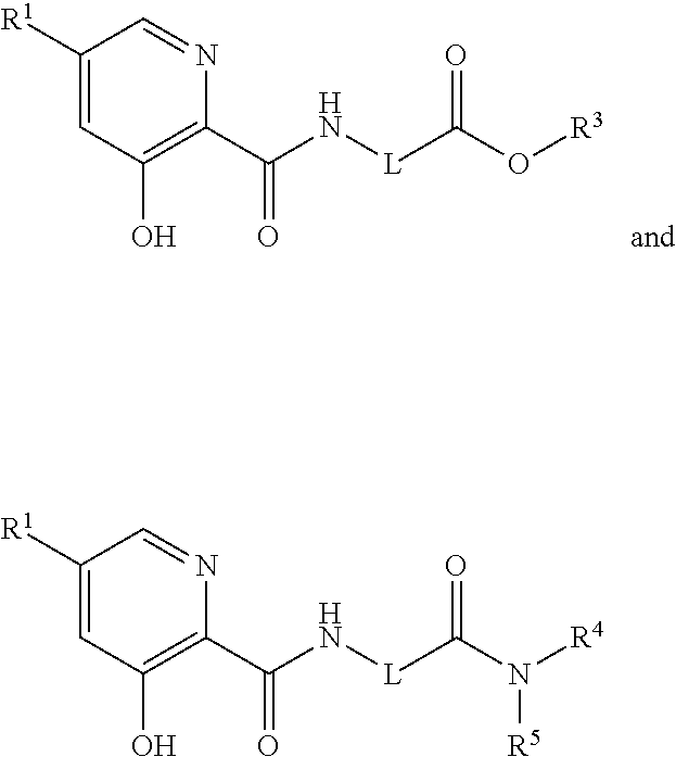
C1([R1])=CC(O)=C(C(N[L]C(=O)O[R3])=O)N=C1.C1([R1])=CC(O)=C(C(N[L]C(=O)N([R4])[R5])=O)N=C1
